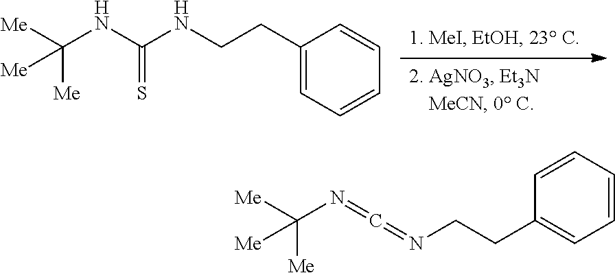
C1=C(CCNC(NC([Me])([Me])[Me])=S)C=CC=C1.C1=CC=C(CCN=C=NC([Me])([Me])[Me])C=C1
